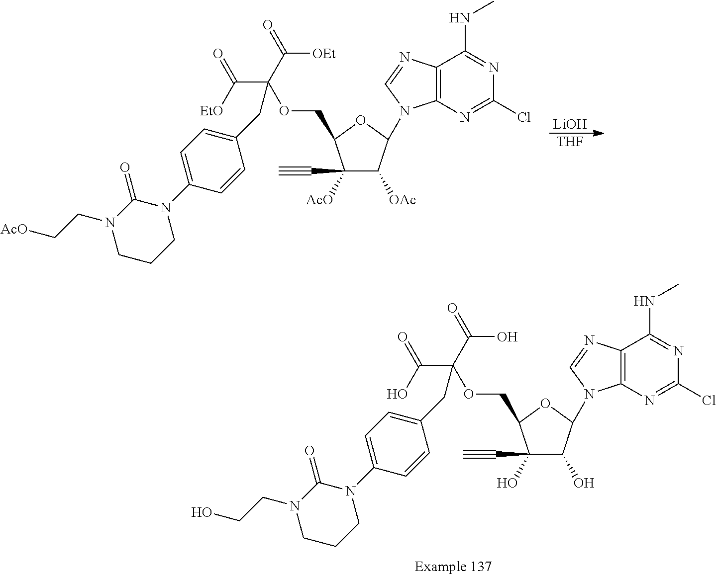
C1(O)(C#C)C(O)C(N2C3=C(C(NC)=NC(Cl)=N3)N=C2)OC1COC(C(O)=O)(C(=O)O)CC1=CC=C(N2C(=O)N(CCO)CCC2)C=C1.[LiOH].[THF].C1([AcO])(C#C)C([OAc])C(N2C3=C(C(NC)=NC(Cl)=N3)N=C2)OC1COC(C([EtO])=O)(C(=O)[OEt])CC1=CC=C(N2C(=O)N(CC[AcO])CCC2)C=C1
